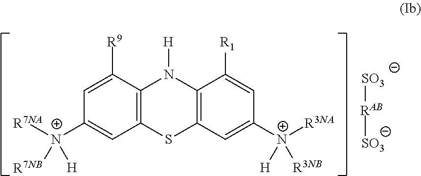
C12=C(C([R9])=CC([N+]([R7NA])([R7NB])[H])=C1)N([H])C1=C(S2)C=C([N+]([R3NA])([H])[R3NB])C=C1[R1].[SO3][RAB][SO3]
